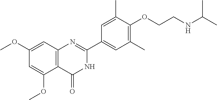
C1(OC)=CC2=C(C(OC)=C1)C(=O)NC(C1=CC(C)=C(OCCNC(C)C)C(C)=C1)=N2
